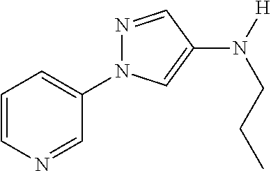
C1=CN=CC(N2N=CC(N([H])CCC)=C2)=C1
